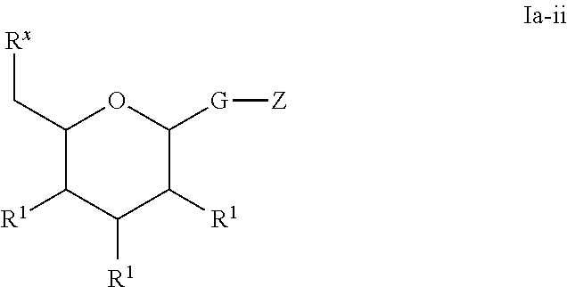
C1(C[Rx])C([R1])C([R1])C([R1])C([G][Z])O1
